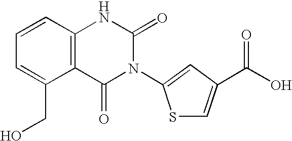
C1=CC2=C(C(CO)=C1)C(=O)N(C1=CC(C(O)=O)=CS1)C(=O)N2
